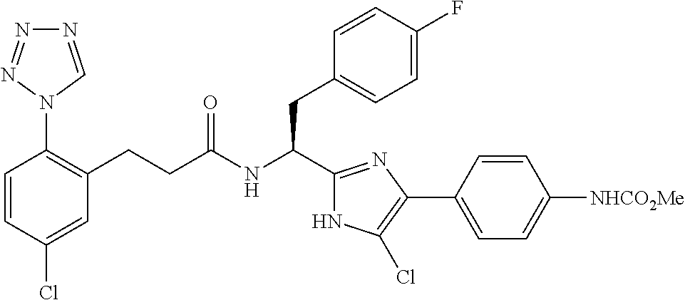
C1(Cl)=CC(CCC(NC(CC2=CC=C(F)C=C2)C2=NC(C3=CC=C([NHCO2Me])C=C3)=C(Cl)N2)=O)=C(N2C=NN=N2)C=C1
